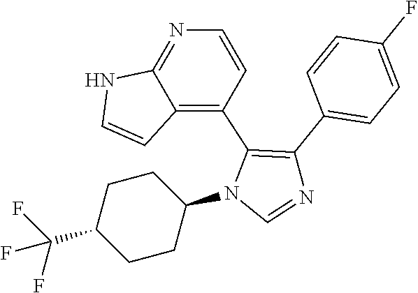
C1CC(C(F)(F)F)CCC1N1C=NC(C2=CC=C(F)C=C2)=C1C1=C2C(=NC=C1)NC=C2
